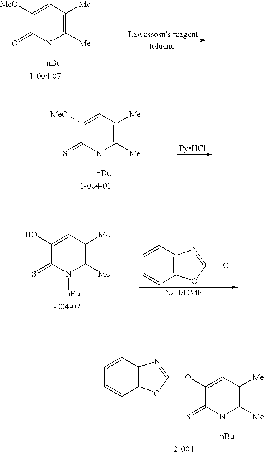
C1([MeO])=CC([Me])=C([Me])N([nBu])C1=S.C1(O)=CC([Me])=C([Me])N([nBu])C1=S.C1=CC2=C(C=C1)OC(Cl)=N2.C1=CC2=C(C=C1)OC(OC1=CC([Me])=C([Me])N([nBu])C1=S)=N2.C1([MeO])=CC([Me])=C([Me])N([nBu])C1=O
